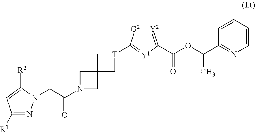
C1([R1])=NN(CC(N2CC3(C2)C[T](C2=[Y1]C(C(=O)OC(C4=NC=CC=C4)C)=[Y2][G2]2)C3)=O)C([R2])=C1
